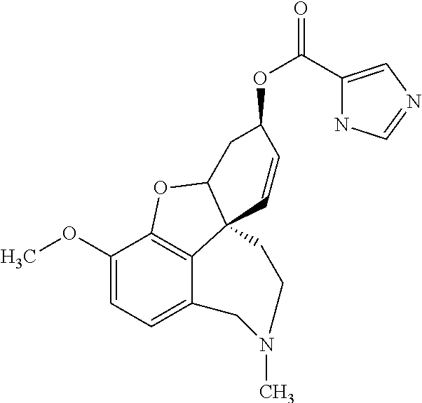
C1(OC)=CC=C2C3=C1OC1C3(C=CC(OC(=O)C3=CN=CN3)C1)CCN(C)C2
